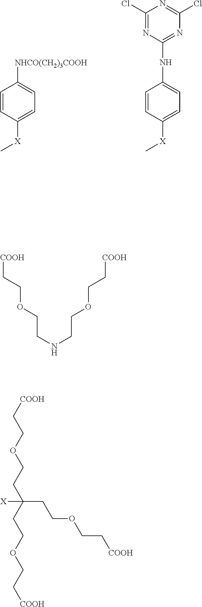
[COOH]CCOCCNCCOCC[COOH].C1=CC([X]C)=CC=C1[NHCO(CH2)3COOH].C1=CC([X]C)=CC=C1NC1=NC(Cl)=NC(Cl)=N1.[COOH]CCOCCC(CCOCC[COOH])([X])CCOCC[COOH]
